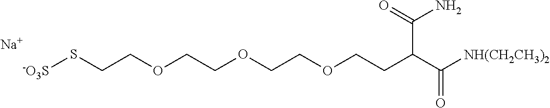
[-O3S]SCCOCCOCCOCCC(C([NH(CH2CH3)2])=O)C(N)=O.[Na]
